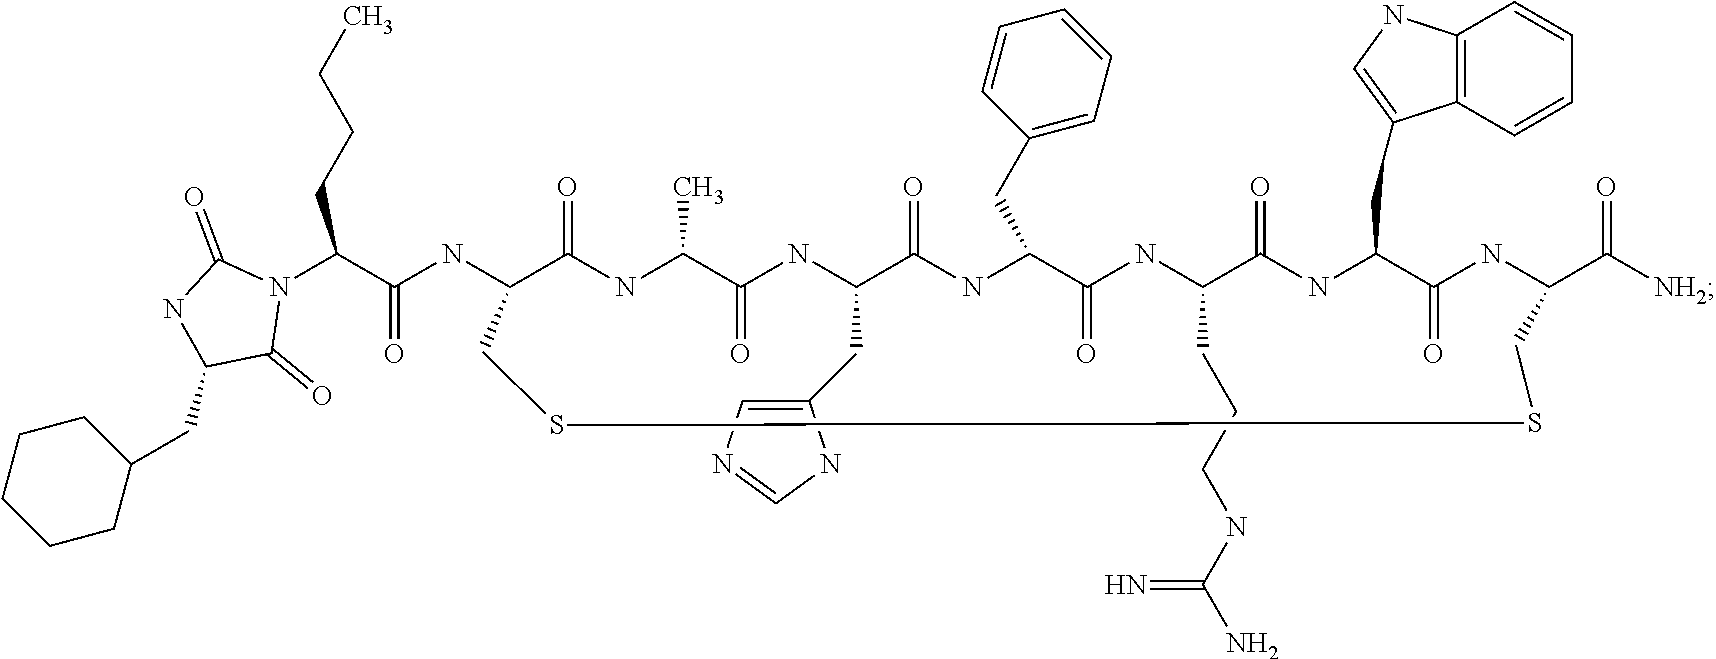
N(C1C(=O)NC(C)C(=O)NC(CC2=CN=CN2)C(=O)NC(CC2=CC=CC=C2)C(=O)NC(CCCNC(N)=N)C(=O)NC(CC2=CNC3=C2C=CC=C3)C(=O)NC(C([NH2])=O)CSSC1)C(C(N1C(=O)NC(CC2CCCCC2)C1=O)CCCC)=O
